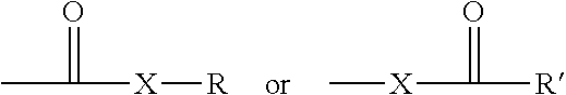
CC([X][R])=O.C[X]C([R])=O
